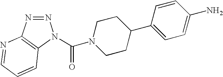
N1=NC2=C(N1C(N1CCC(C3=CC=C(N)C=C3)CC1)=O)C=CC=N2
